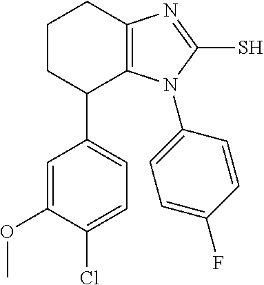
C1(C2C3=C(CCC2)N=C(S)N3C2=CC=C(F)C=C2)=CC=C(Cl)C(OC)=C1
